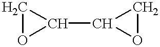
C1OC1C1OC1
